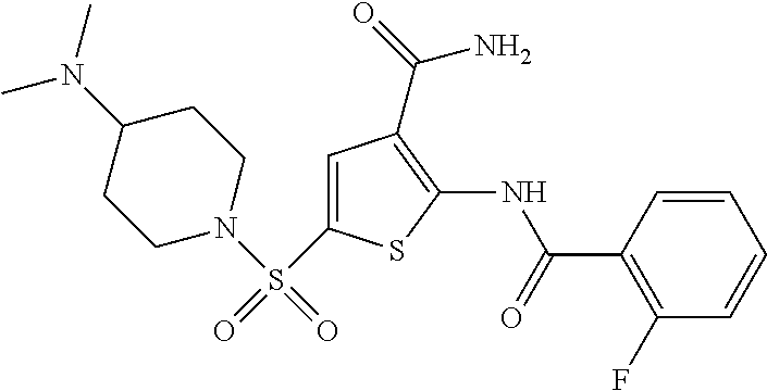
C1=CC(C(=O)NC2=C(C(=O)N)C=C(S(=O)(N3CCC(N(C)C)CC3)=O)S2)=C(F)C=C1
